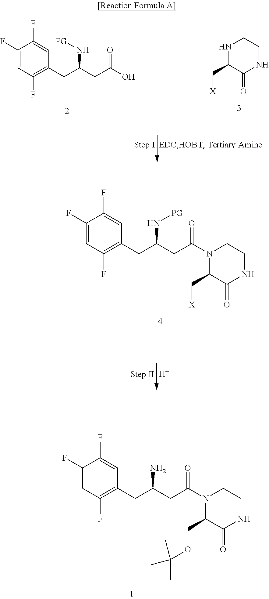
C1(F)=CC(F)=C(CC(CC(O)=O)N[PG])C=C1F.N1C(C[X])C(=O)NCC1.[H].C1(F)=CC(F)=C(CC(CC(N2C(C[X])C(=O)NCC2)=O)N[PG])C=C1F.C1(F)=CC(F)=C(CC(CC(N2C(COC(C)(C)C)C(=O)NCC2)=O)N)C=C1F
